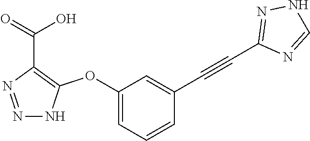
C1(OC2=C(C(=O)O)N=NN2)=CC=CC(C#CC2=NNC=N2)=C1
